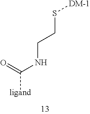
[DM-1]SCCNC([ligand])=O
